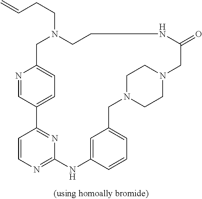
N1=CC2=CC=C1CN(CCC=C)CCNC(=O)CN1CCN(CC3=CC=CC(=C3)NC3=NC=CC2=N3)CC1
